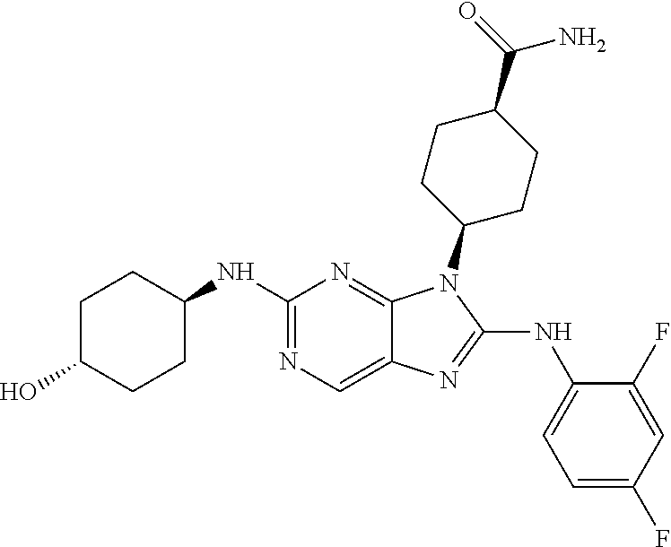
N1=C(NC2CCC(O)CC2)N=C2C(=C1)N=C(NC1=CC=C(F)C=C1F)N2C1CCC(C(=O)N)CC1
